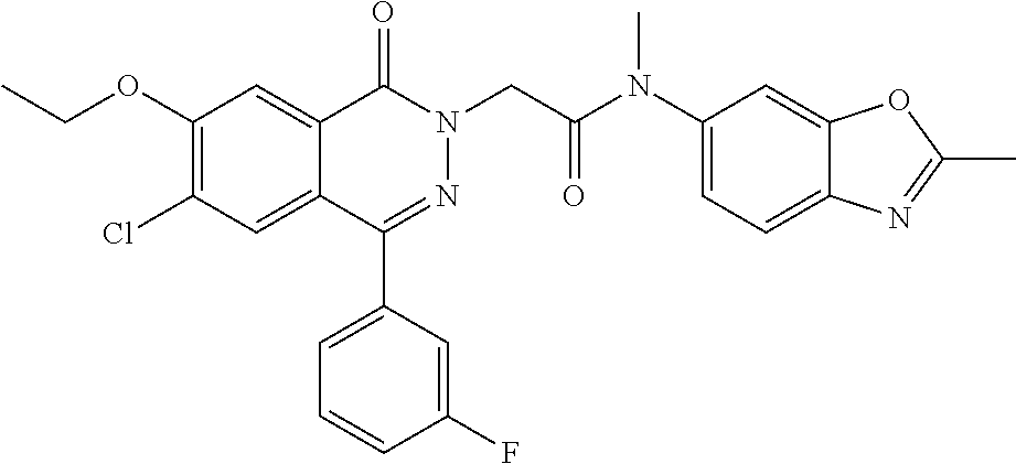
C1(C2=CC=CC(F)=C2)=NN(CC(N(C2=CC=C3C(=C2)OC(C)=N3)C)=O)C(=O)C2=CC(OCC)=C(Cl)C=C12
